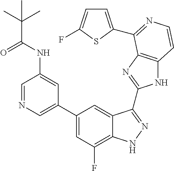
C1=C(C2=CC(F)=C3C(=C2)C(C2=NC4=C(N2)C=CN=C4C2=CC=C(F)S2)=NN3)C=C(NC(=O)C(C)(C)C)C=N1
